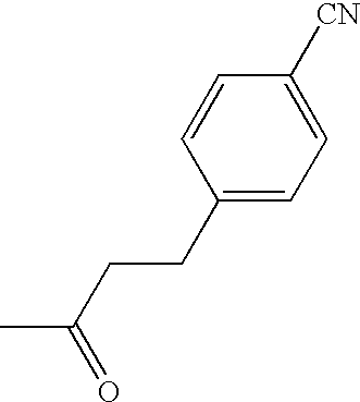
C1(CCC(C)=O)=CC=C([CN])C=C1
